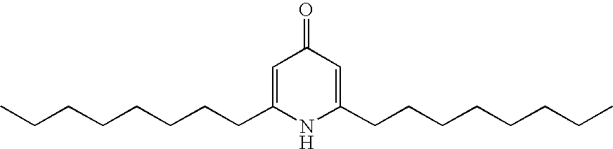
C1=C(CCCCCCCC)NC(CCCCCCCC)=CC1=O
